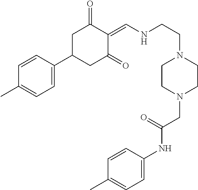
C1C(C2=CC=C(C)C=C2)CC(=O)C(=CNCCN2CCN(CC(NC3=CC=C(C)C=C3)=O)CC2)C1=O
